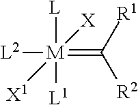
C(=[M]([L])([L1])([L2])([X])[X1])([R1])[R2]
